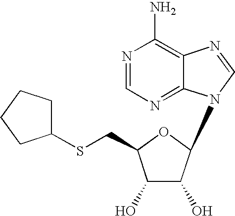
N1=CN=C2C(=C1N)N=CN2C1C(O)C(O)C(CSC2CCCC2)O1
